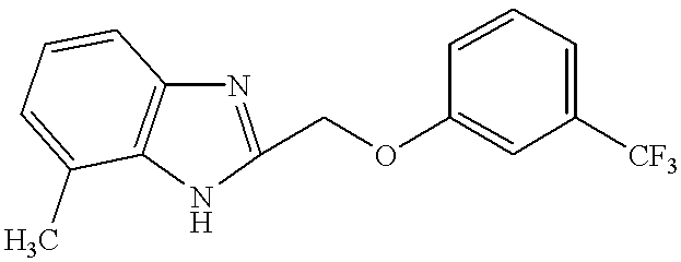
N1C(COC2=CC([CF3])=CC=C2)=NC2=C1C(C)=CC=C2
